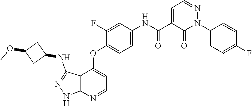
N1(C2=CC=C(F)C=C2)N=CC=C(C(NC2=CC=C(OC3=CC=NC4=C3C(NC3CC(OC)C3)=NN4)C(F)=C2)=O)C1=O
